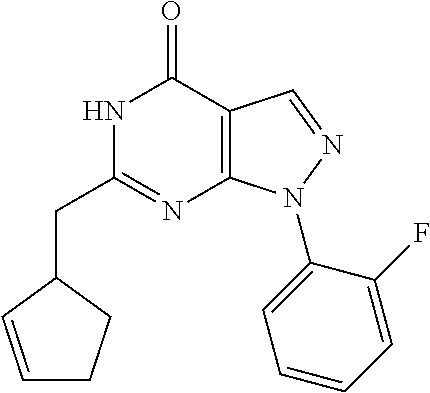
C1(CC2=NC3=C(C(=O)N2)C=NN3C2=CC=CC=C2F)C=CCC1
